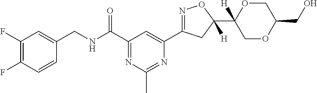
C1=CC(F)=C(F)C=C1CNC(C1=NC(C)=NC(C2=NOC(C3([H])COC(CO)CO3)([H])C2)=C1)=O
